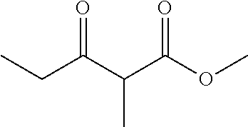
CCC(C(C)C(OC)=O)=O
